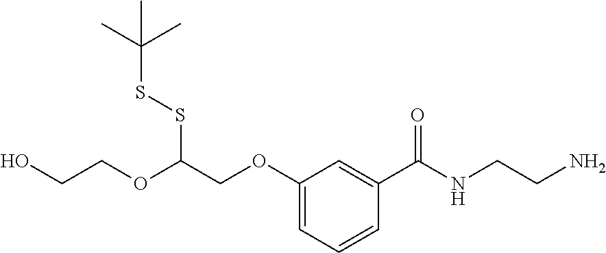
C1=C(OCC(OCCO)SSC(C)(C)C)C=C(C(NCCN)=O)C=C1
